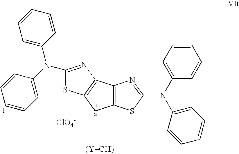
C1(N(C2=CC=CC=C2)C2=CC=CC=C2)=NC2=C(S1)CC1=C2N=C(N(C2=CC=CC=C2)C2=CC=CC=C2)S1.[ClO4-]
